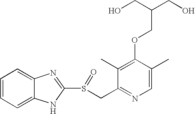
C1=CC=C2C(=C1)N=C(S(CC1=NC=C(C)C(OCC(CO)CO)=C1C)=O)N2
